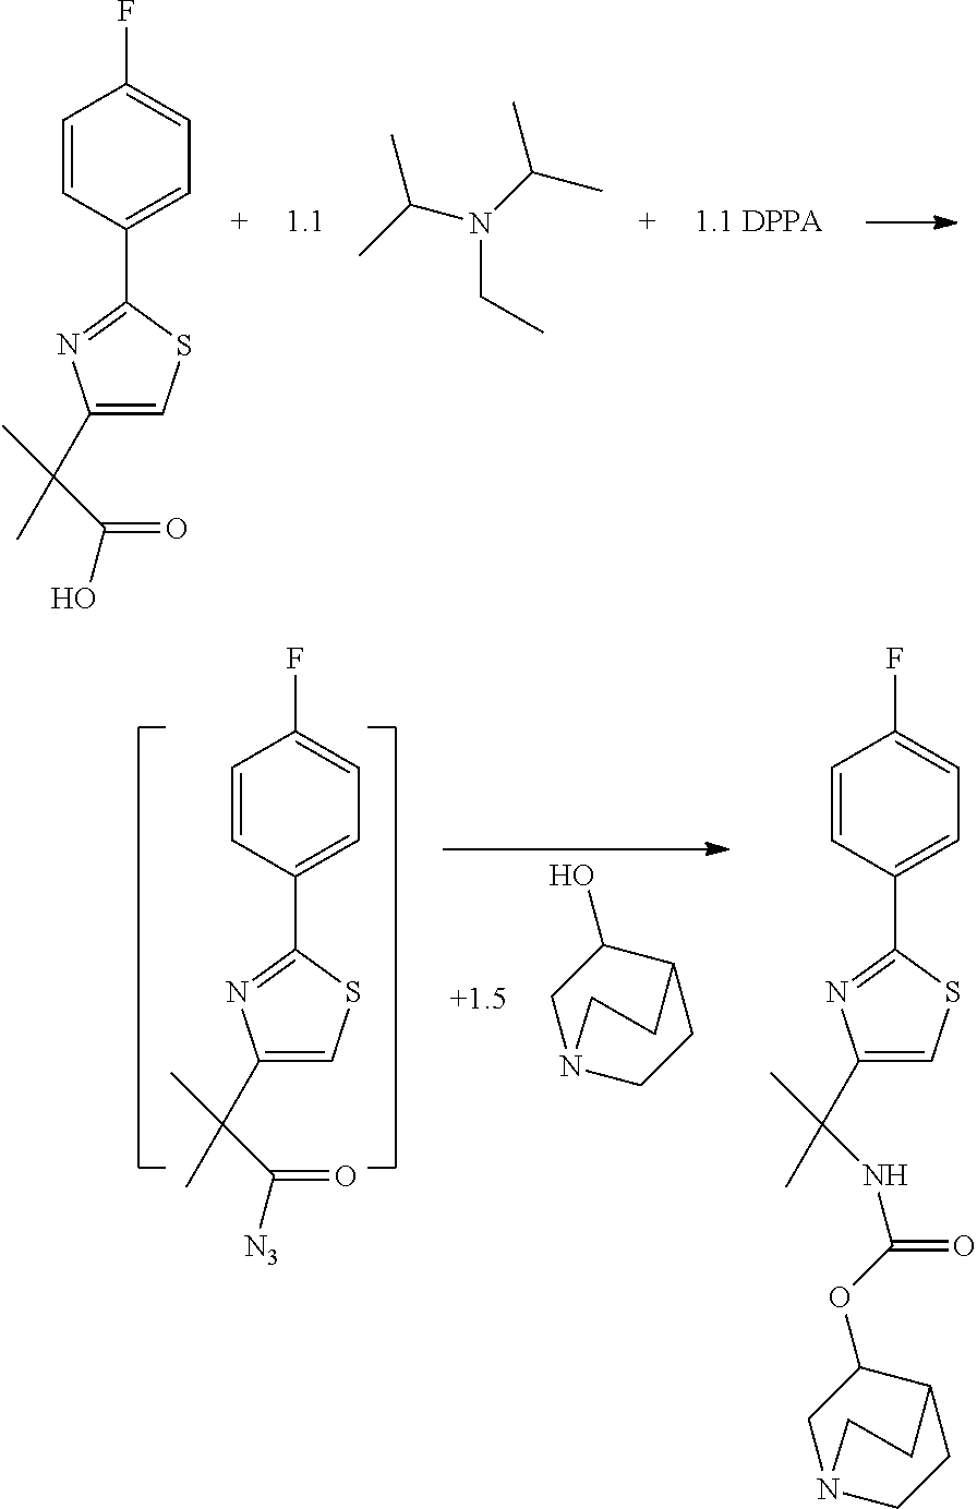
C1=CC(C2=NC(C(C)(C)C(O)=O)=CS2)=CC=C1F.N(CC)(C(C)C)C(C)C.C1=CC(C2=NC(C(C)(C)C([N3])=O)=CS2)=CC=C1F.C1CN2CC(O)C1CC2.C1=CC(C2=NC(C(C)(C)NC(OC3CN4CCC3CC4)=O)=CS2)=CC=C1F
